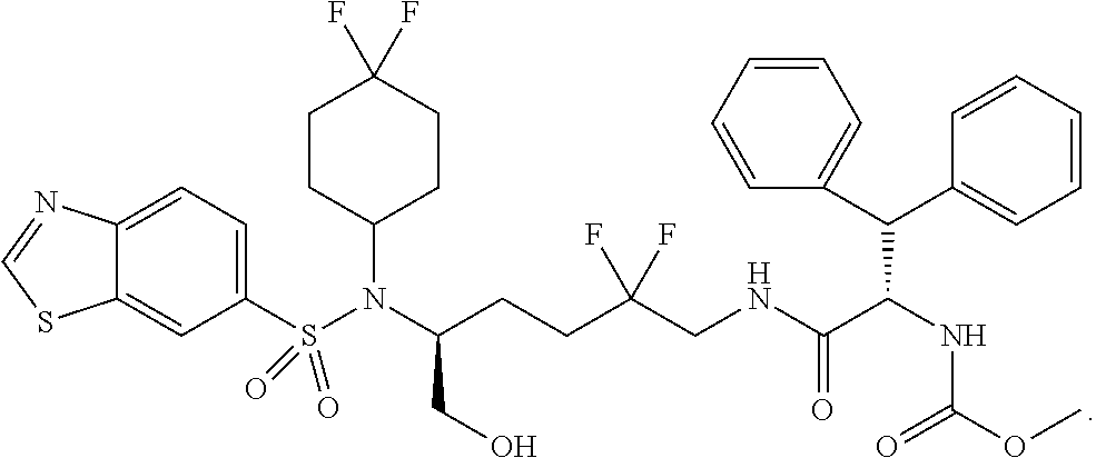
C12=CC=C(S(N(C(CCC(CNC(C(NC(OC)=O)C(C3=CC=CC=C3)C3=CC=CC=C3)=O)(F)F)CO)C3CCC(F)(F)CC3)(=O)=O)C=C1SC=N2
